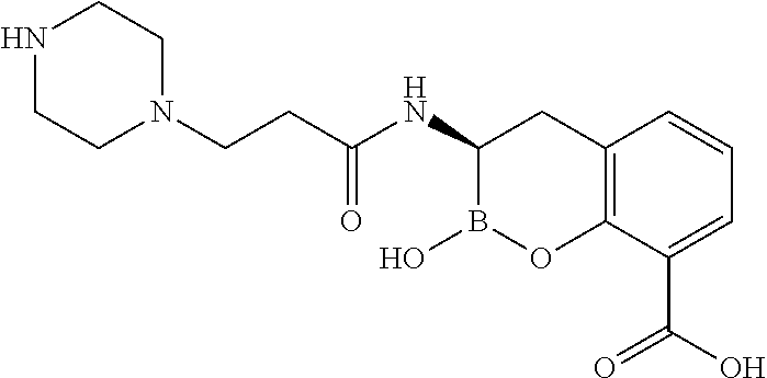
C(CC(NC1B(O)OC2=C(C1)C=CC=C2C(O)=O)=O)N1CCNCC1
